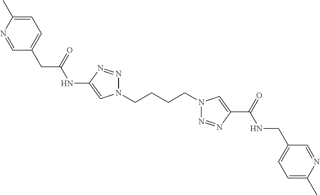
C1(NC(CC2=CC=C(C)N=C2)=O)=CN(CCCCN2N=NC(C(=O)NCC3=CC=C(C)N=C3)=C2)N=N1
